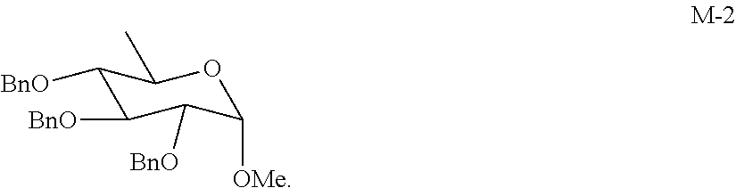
[OMe]C1C([BnO])C([BnO])C([BnO])C(C)O1
